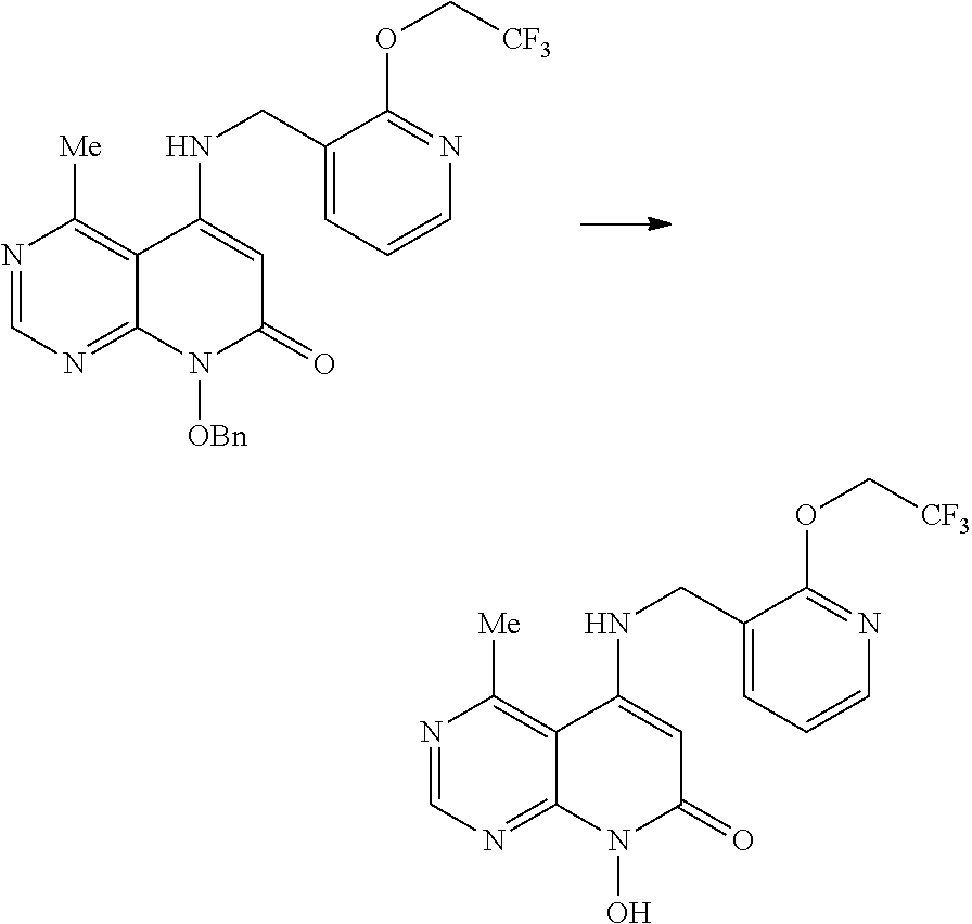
N1=CN=C2C(=C1[Me])C(NCC1=CC=CN=C1OC[CF3])=CC(=O)N2[OBn].N1=CN=C2C(=C1[Me])C(NCC1=CC=CN=C1OC[CF3])=CC(=O)N2O
